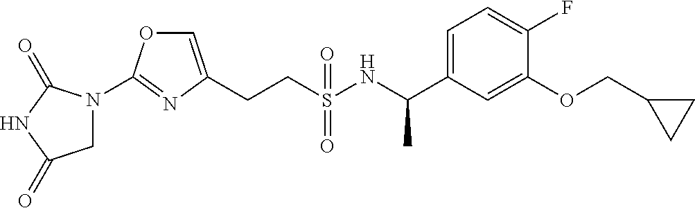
C(CS(NC(C1=CC=C(F)C(OCC2CC2)=C1)C)(=O)=O)C1=COC(N2CC(=O)NC2=O)=N1
